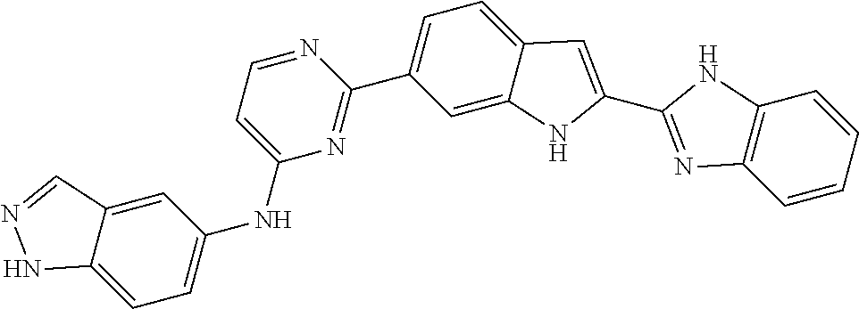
N1=C(C2=CC=C3C(=C2)NC(C2=NC4=C(N2)C=CC=C4)=C3)N=CC=C1NC1=CC=C2C(=C1)C=NN2
